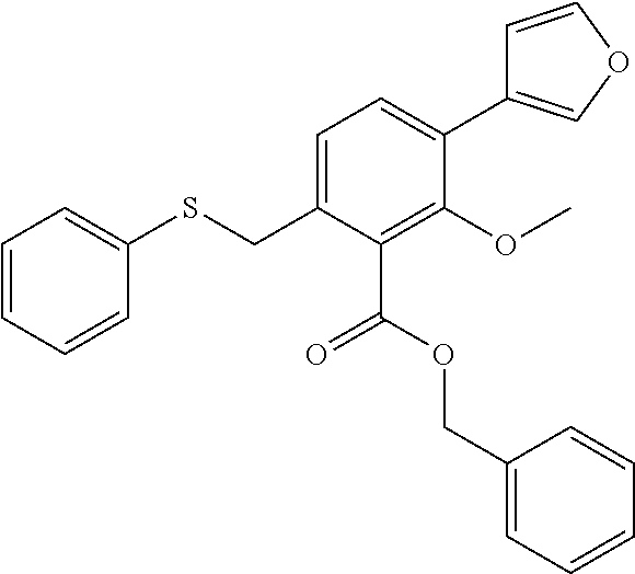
C1=CC=CC(SCC2=CC=C(C3=COC=C3)C(OC)=C2C(OCC2=CC=CC=C2)=O)=C1
